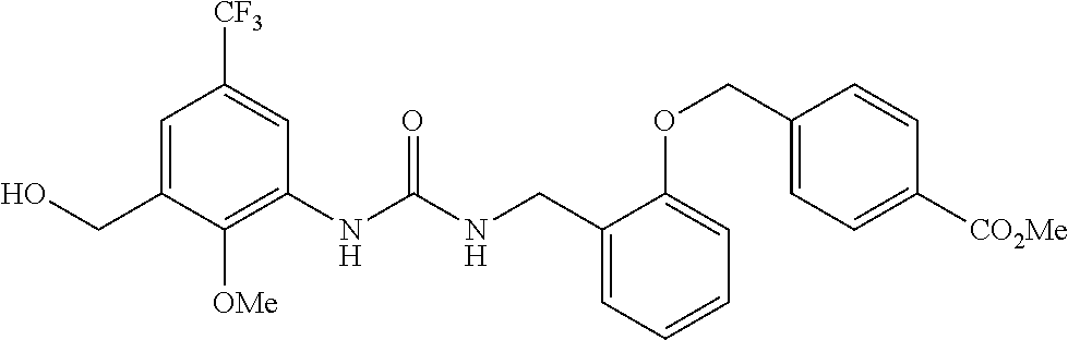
C1=C(CO)C([OMe])=C(NC(NCC2=CC=CC=C2OCC2=CC=C([CO2Me])C=C2)=O)C=C1[CF3]
